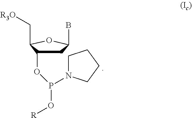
C1C(OP(N2CCCC2)O[R])C(C[R3O])OC1B
